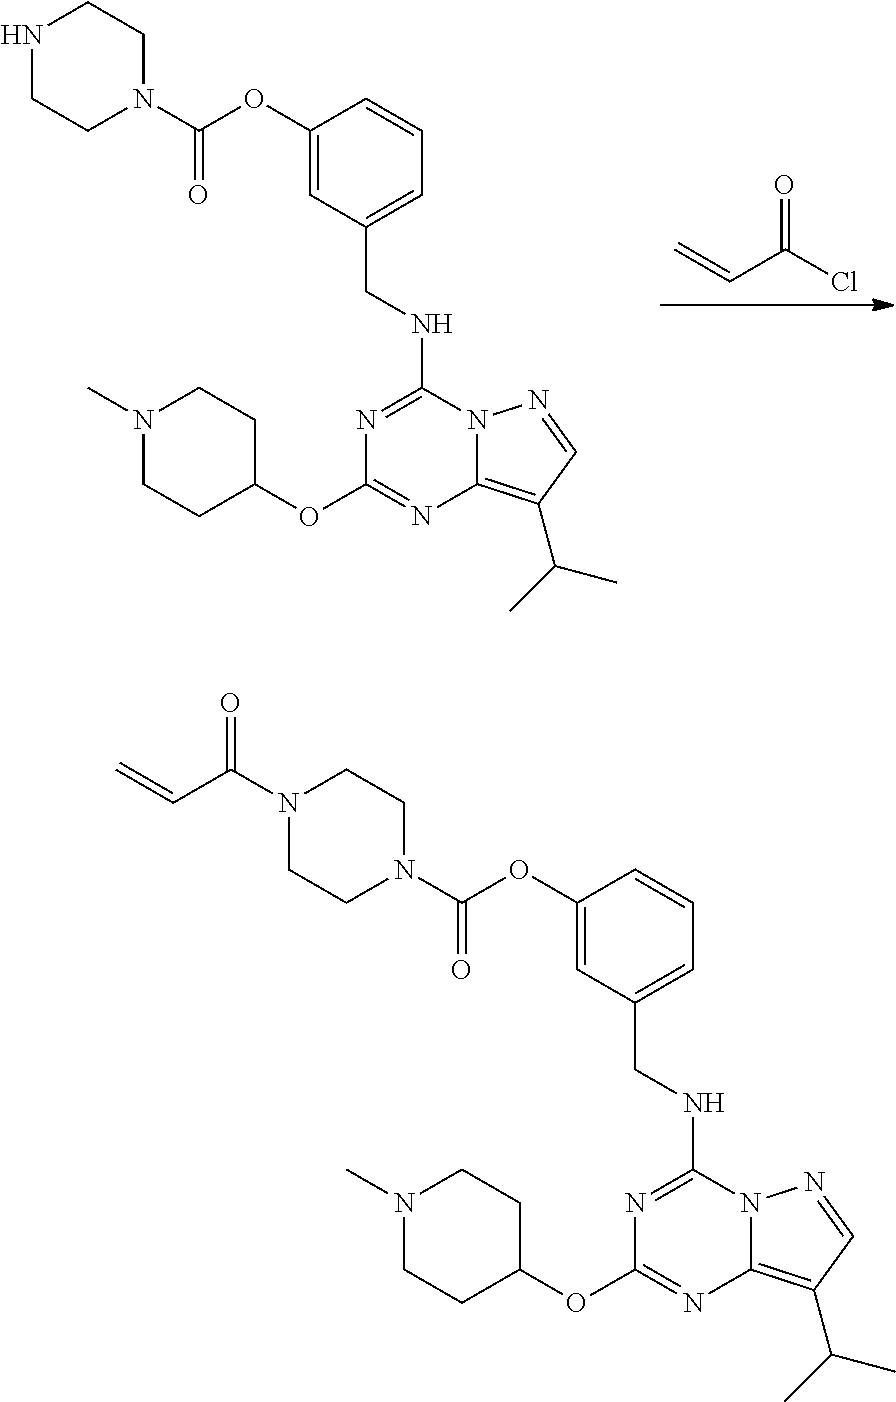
C=CC(Cl)=O.N1=C(NCC2=CC=CC(OC(N3CCNCC3)=O)=C2)N2C(=C(C(C)C)C=N2)N=C1OC1CCN(C)CC1.N1=C(NCC2=CC=CC(OC(N3CCN(C(C=C)=O)CC3)=O)=C2)N2C(=C(C(C)C)C=N2)N=C1OC1CCN(C)CC1
